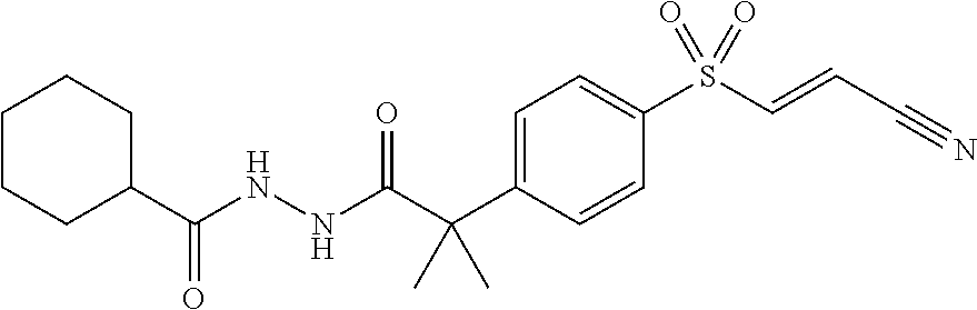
N(NC(C(C1=CC=C(S(C=CC#N)(=O)=O)C=C1)(C)C)=O)C(C1CCCCC1)=O
